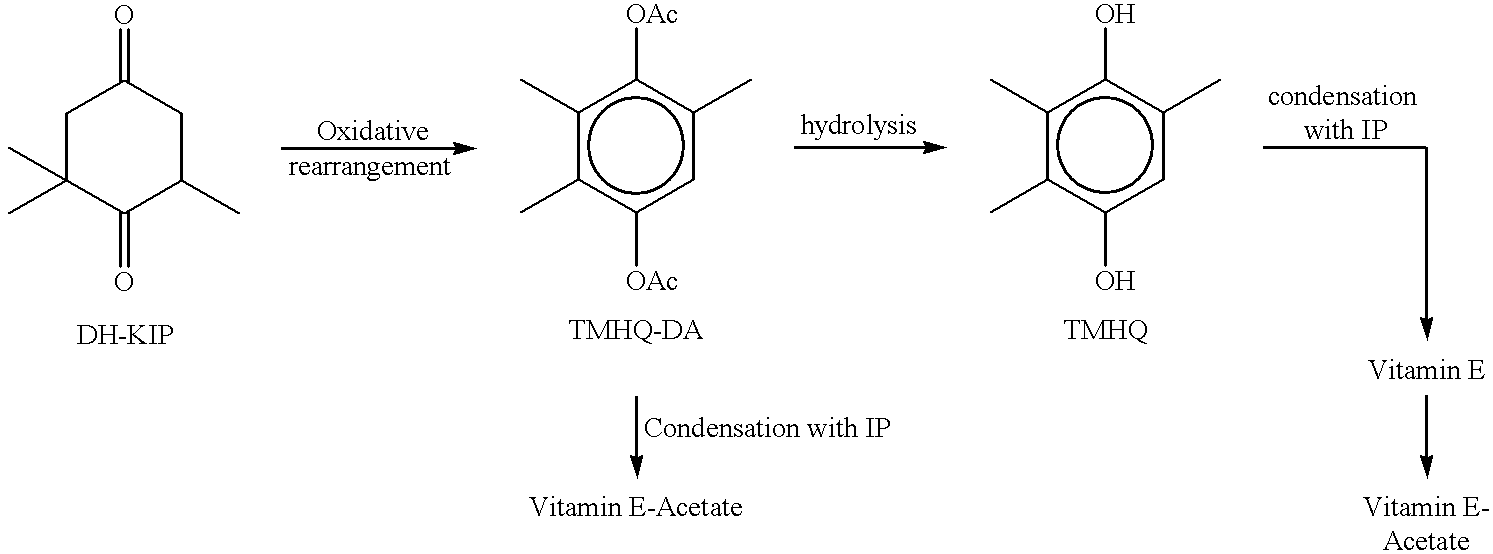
C1C(C)(C)C(=O)C(C)CC1=O.c1(C)c(C)c([OAc])cc(C)c1[OAc].c1(C)c(C)c(O)cc(C)c1O
